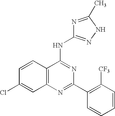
C12=C(N=C(C3=C([CF3])C=CC=C3)N=C1NC1=NNC(C)=N1)C=C(Cl)C=C2
